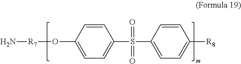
N[R7]OC1=CC=C(S(C2=CC=C([R8])C=C2)(=O)=O)C=C1
